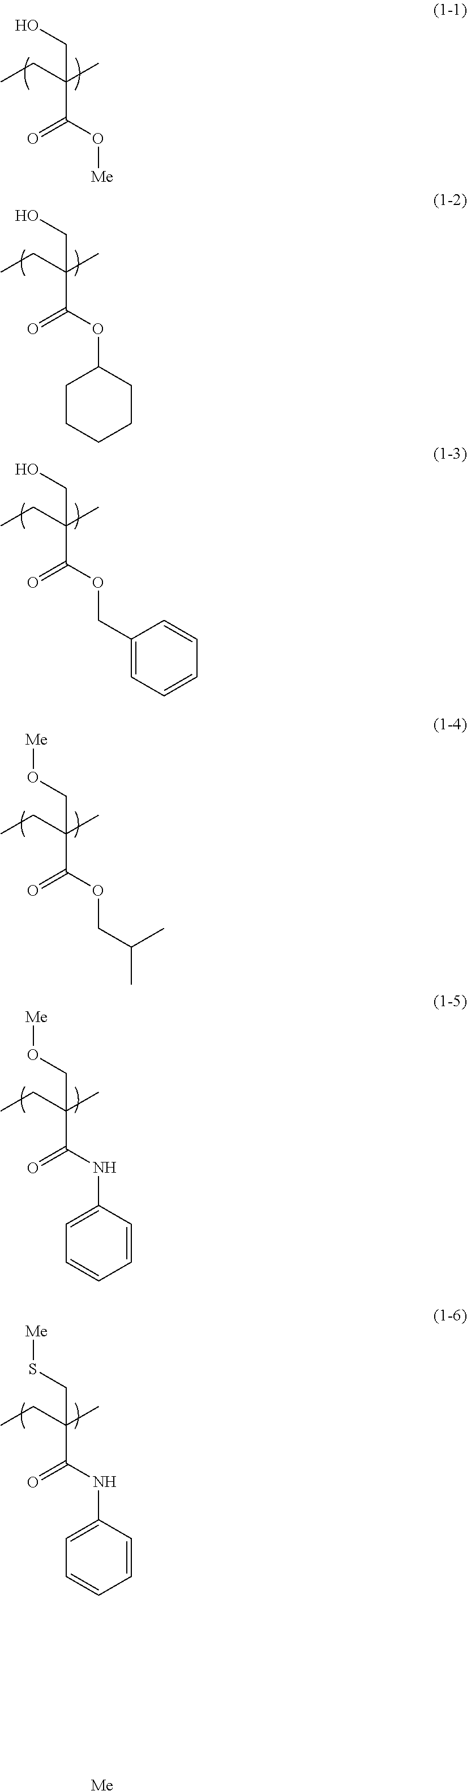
OCC(C)(CC)C(O[Me])=O.OCC(C)(CC)C(OC1CCCCC1)=O.OCC(C)(CC)C(OCC1=CC=CC=C1)=O.O(CC(C)(CC)C(OCC(C)C)=O)[Me].O(CC(C)(CC)C(NC1=CC=CC=C1)=O)[Me].[Me].S(CC(C)(CC)C(NC1=CC=CC=C1)=O)[Me]
